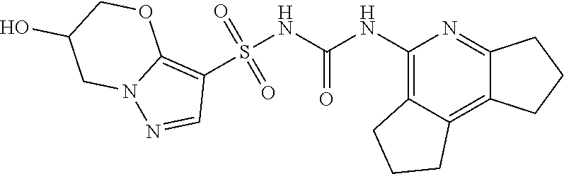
S(NC(NC1=C2C(=C3C(=N1)CCC3)CCC2)=O)(C1=C2N(N=C1)CC(O)CO2)(=O)=O
